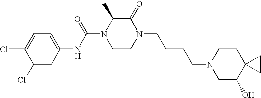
C1=C(Cl)C(Cl)=CC=C1NC(N1CCN(CCCCN2CC(O)C3(CC2)CC3)C(=O)C1C)=O
